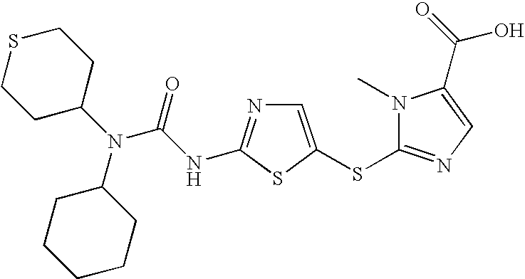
C1CC(N(C(NC2=NC=C(SC3=NC=C(C(=O)O)N3C)S2)=O)C2CCCCC2)CCS1
